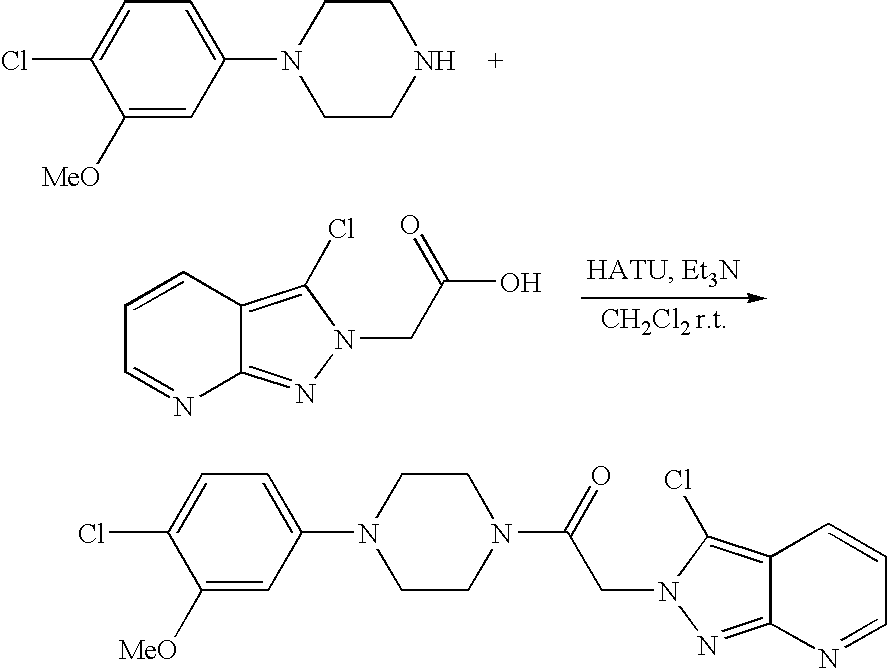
C1([MeO])=CC(N2CCNCC2)=CC=C1Cl.C12=NN(CC(O)=O)C(Cl)=C1C=CC=N2.C12=NN(CC(=O)N3CCN(C4=CC=C(Cl)C([MeO])=C4)CC3)C(Cl)=C1C=CC=N2
